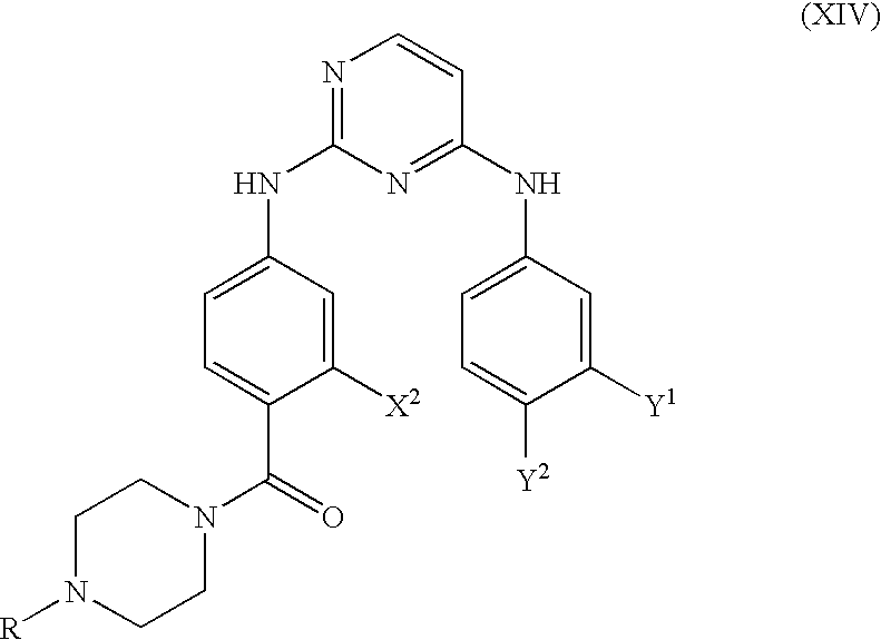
N1=C(NC2=CC=C(C(N3CCN([R])CC3)=O)C([X2])=C2)N=C(NC2=CC=C([Y2])C([Y1])=C2)C=C1
